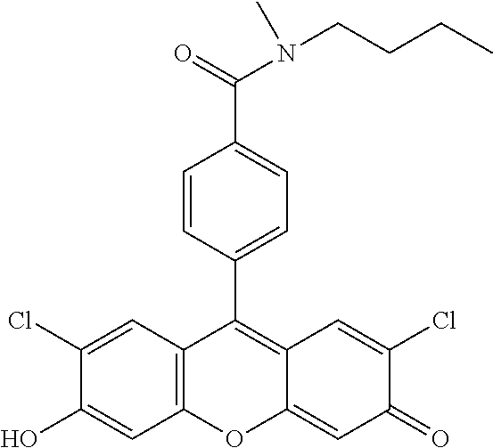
C12=C(C=C(Cl)C(O)=C1)C(C1=CC=C(C(=O)N(CCCC)C)C=C1)=C1C(=CC(=O)C(Cl)=C1)O2
